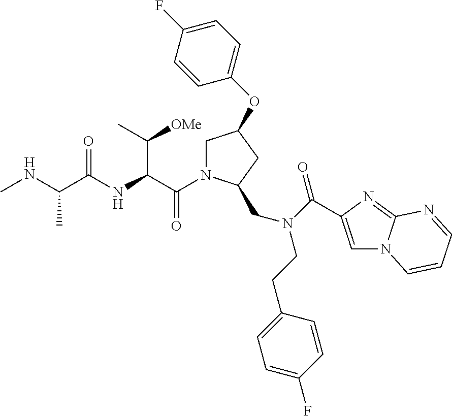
C(=O)(C(C([OMe])C)NC(=O)C(C)NC)N1CC(OC2=CC=C(F)C=C2)CC1CN(CCC1=CC=C(F)C=C1)C(=O)C1=CN2C(=N1)N=CC=C2
